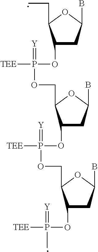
C1(OP(OCC2C(OP([TEE])(=[Y])OCC3C(OP([TEE])(=[Y])C)CC(B)O3)CC(B)O2)([TEE])=[Y])CC(B)OC1CC
